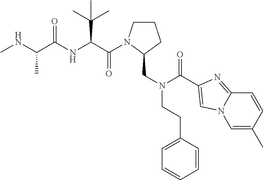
CNC(C(NC(C(=O)N1CCCC1CN(CCC1=CC=CC=C1)C(=O)C1=CN2C=C(C)C=CC2=N1)C(C)(C)C)=O)C
